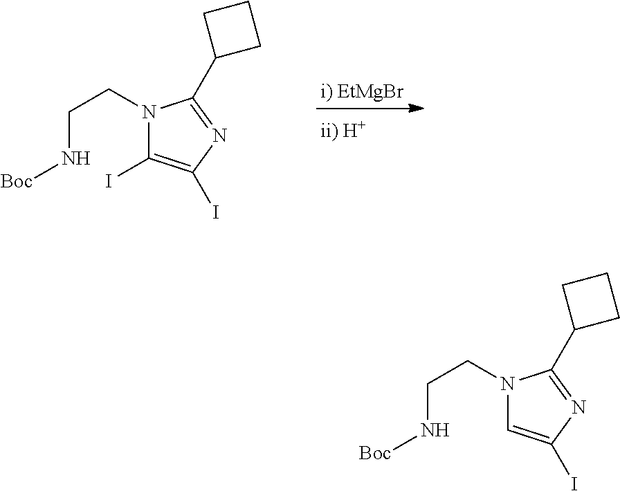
C1(I)=C(I)N=C(C2CCC2)N1CCN[Boc].[i) EtMgBr].C1=C(I)N=C(C2CCC2)N1CCN[Boc]
